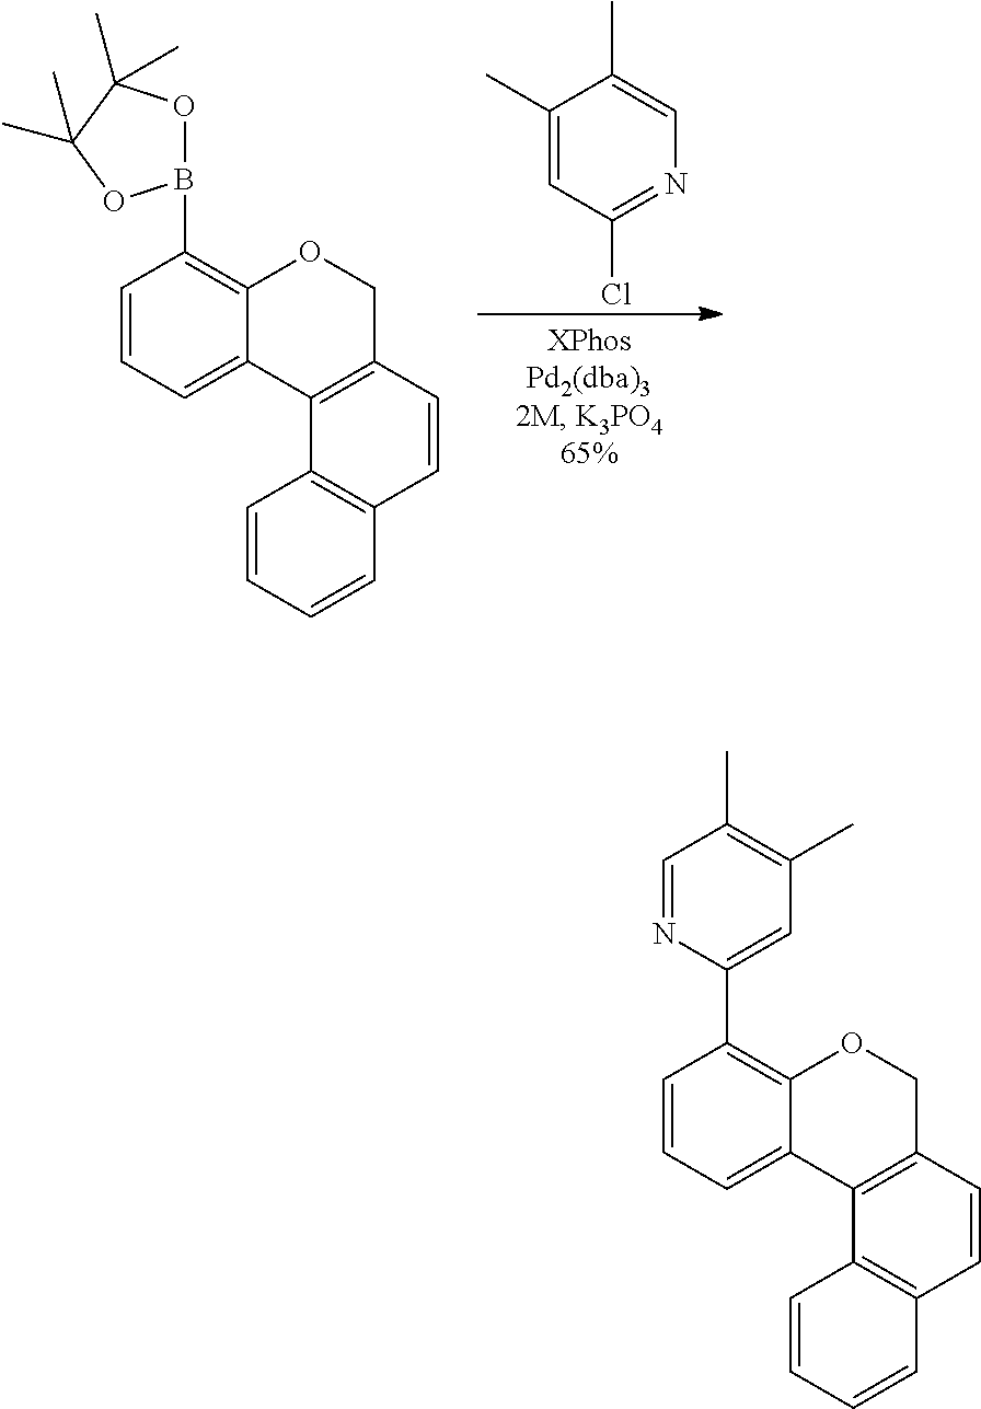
C12=C(C=CC3=C1C=CC=C3)COC1=C(B3OC(C)(C)C(C)(C)O3)C=CC=C21.C1(C)=CC(Cl)=NC=C1C.C12=C(C=CC3=C1C=CC=C3)COC1=C(C3=CC(C)=C(C)C=N3)C=CC=C21
